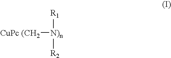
[CuPc (CH2][N)n]([R1])[R2]
